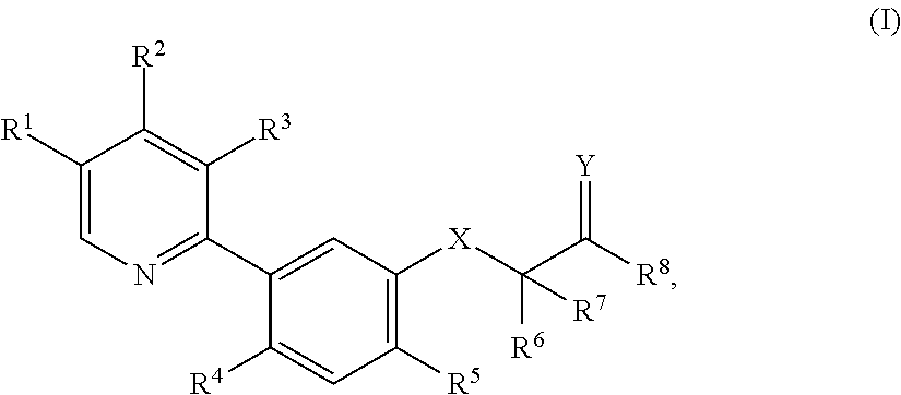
C1([R1])=CN=C(C2=CC([X]C(C([R8])=[Y])([R6])[R7])=C([R5])C=C2[R4])C([R3])=C1[R2]
